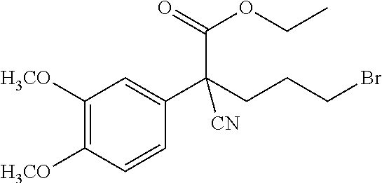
C1([H3CO])=C([H3CO])C=CC(C(CCCBr)(C(=O)OCC)[CN])=C1
